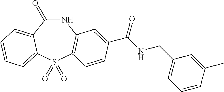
C1(=O)NC2=C(S(=O)(=O)C3=CC=CC=C13)C=CC(C(NCC1=CC=CC(C)=C1)=O)=C2
